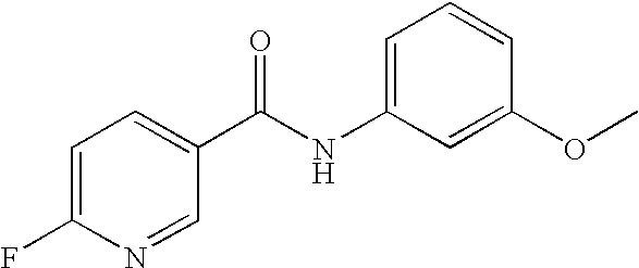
C1=C(F)N=CC(C(NC2=CC=CC(OC)=C2)=O)=C1
